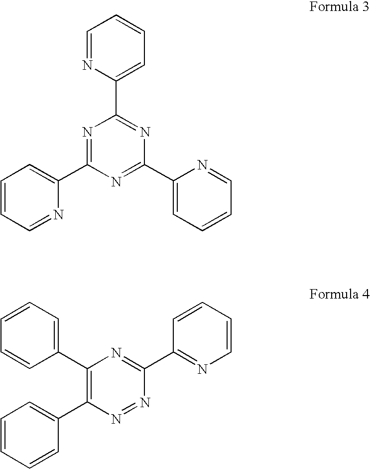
N1=C(C2=CC=CC=N2)N=C(C2=CC=CC=N2)N=C1C1=CC=CC=N1.C1(C2=CC=CC=C2)=C(C2=CC=CC=C2)N=NC(C2=NC=CC=C2)=N1
